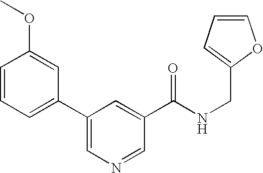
C1=CC(OC)=CC(C2=CN=CC(C(NCC3=CC=CO3)=O)=C2)=C1
